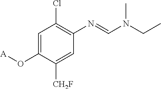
C1=C(O[A])C([CH2F])=CC(N=CN(CC)C)=C1Cl
